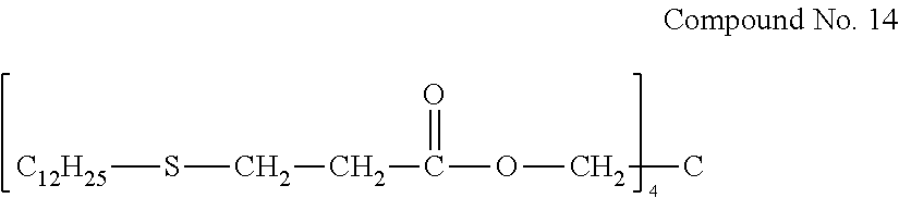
[C12H25]SCCC(=O)OCC
